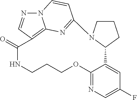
N12N=CC3=C1N=C(C=C2)N1CCCC1C1=CC(F)=CN=C1OCCCNC3=O
